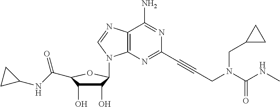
C1(O)C(O)C(C(NC2CC2)=O)OC1N1C2=C(N=C1)C(N)=NC(C#CCN(C(NC)=O)CC1CC1)=N2
